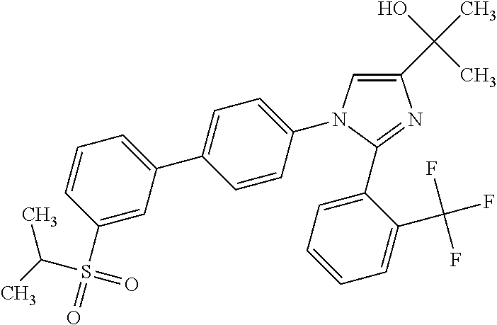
C1(C(O)(C)C)=CN(C2=CC=C(C3=CC=CC(S(C(C)C)(=O)=O)=C3)C=C2)C(C2=CC=CC=C2C(F)(F)F)=N1
